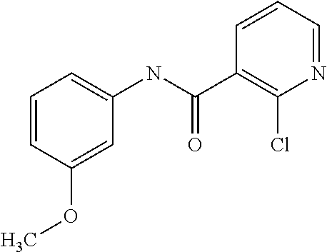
C1=CC(OC)=CC(NC(C2=C(Cl)N=CC=C2)=O)=C1
